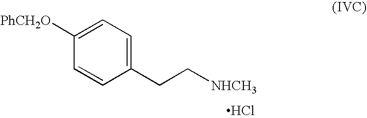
C1([PhCH2O])=CC=C(CC[NHCH3])C=C1.Cl
